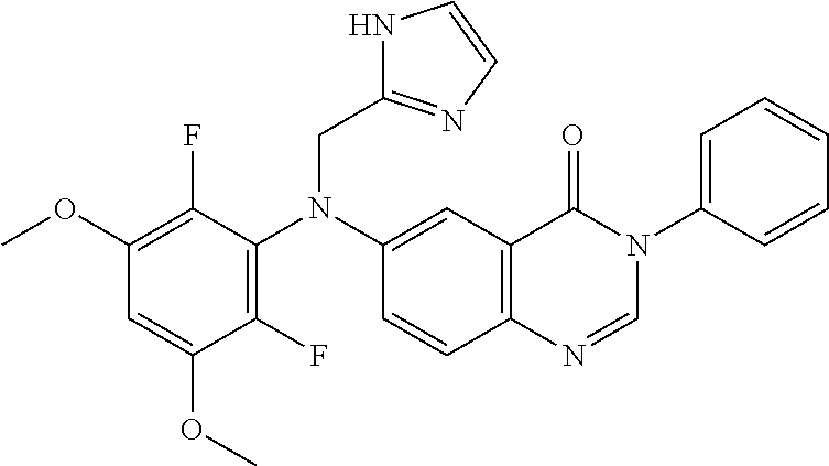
C1(OC)=C(F)C(N(CC2=NC=CN2)C2=CC3=C(C=C2)N=CN(C2=CC=CC=C2)C3=O)=C(F)C(OC)=C1
